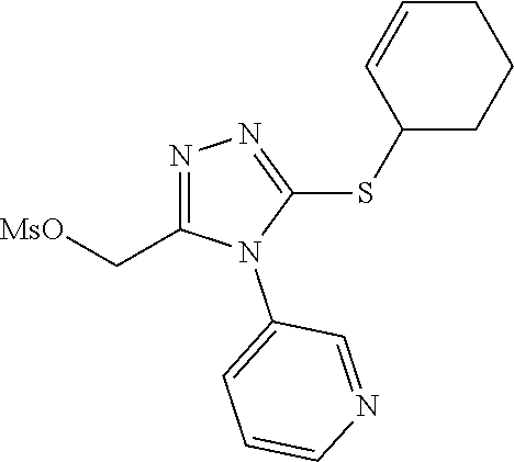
N1=C(C[MsO])N(C2=CC=CN=C2)C(SC2CCCC=C2)=N1
